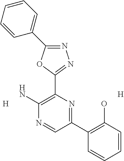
[H].N1=C(C2=CC=CC=C2)OC(C2=C(N)N=CC(C3=C(O)C=CC=C3)=N2)=N1.[H]
